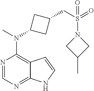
N1=CN=C2C(=C1N(C)C1CC(CS(N3CC(C)C3)(=O)=O)C1)C=CN2
